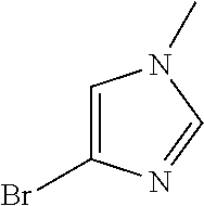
C1=C(Br)N=CN1C
